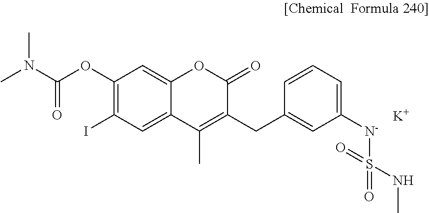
C12=CC(I)=C(OC(N(C)C)=O)C=C1OC(=O)C(CC1=CC([N-]S(NC)(=O)=O)=CC=C1)=C2C.[K]
